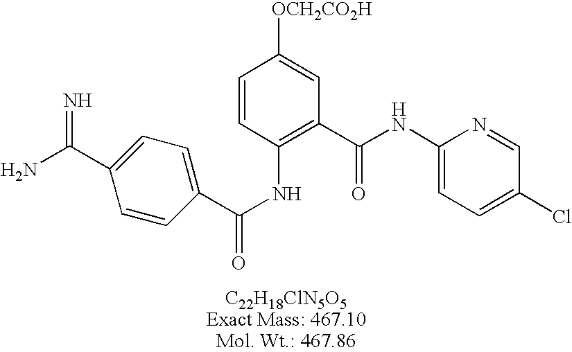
C1(C(N)=N)=CC=C(C(NC2=C(C(NC3=CC=C(Cl)C=N3)=O)C=C([OCH2CO2H])C=C2)=O)C=C1
